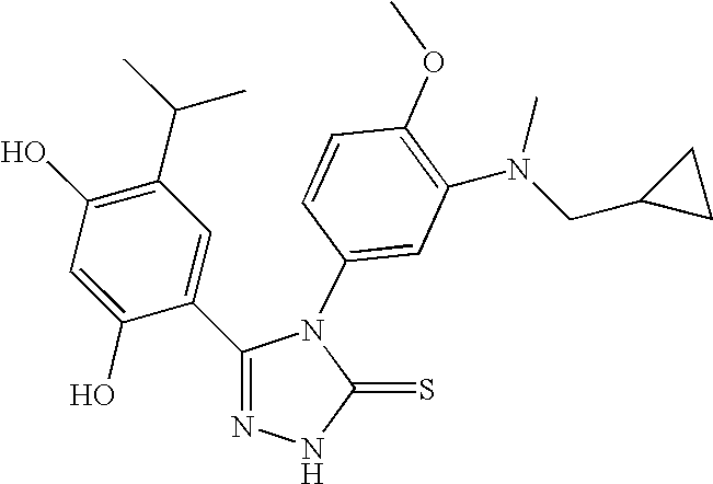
C1(O)=C(C(C)C)C=C(C2=NNC(=S)N2C2=CC(N(CC3CC3)C)=C(OC)C=C2)C(O)=C1
